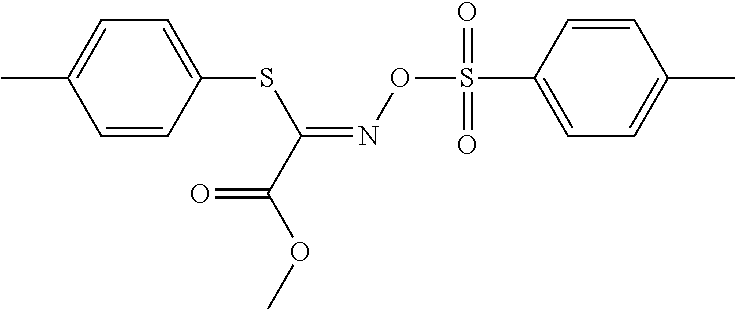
C1=CC(SC(=NOS(C2=CC=C(C)C=C2)(=O)=O)C(OC)=O)=CC=C1C
